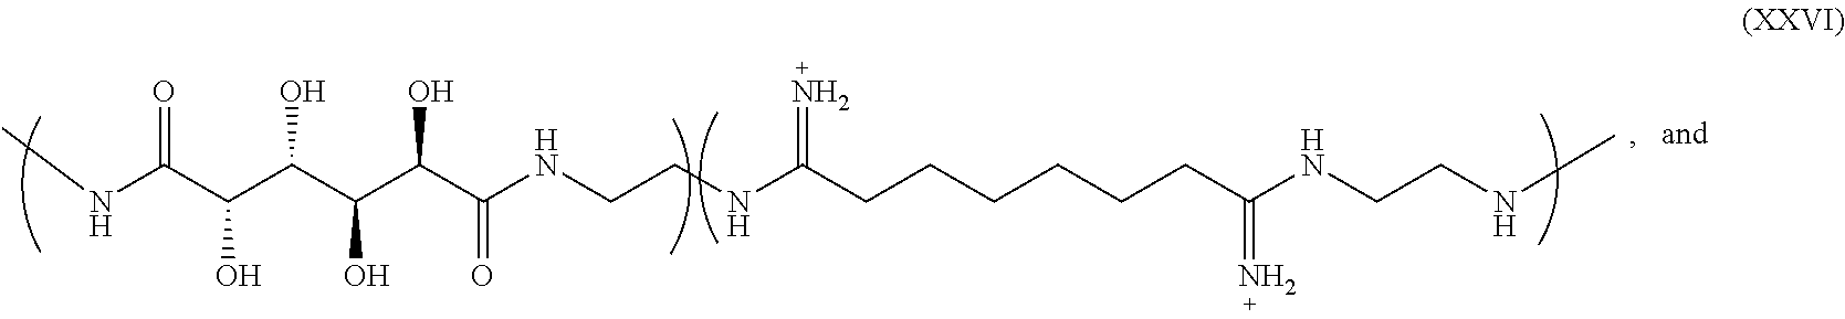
N(C(C(C(C(C(C(NCCNC(CCCCCCC(=N)NCCNC)=N)=O)O)O)O)O)=O)C
